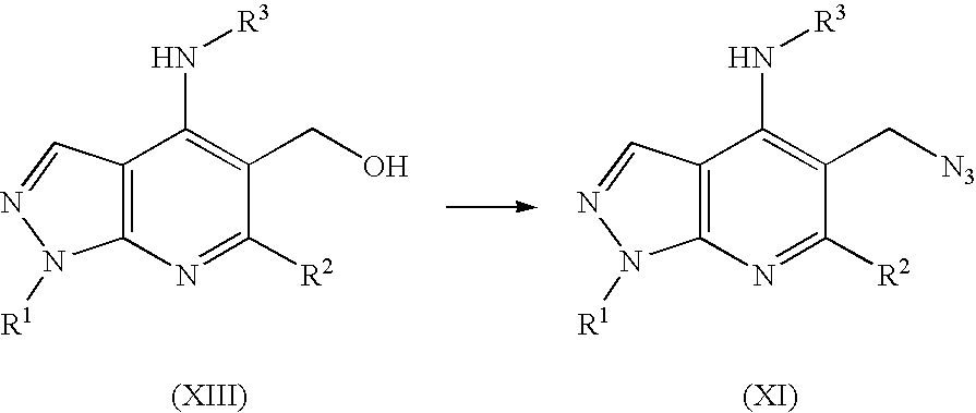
C12=C(N=C([R2])C(C[N3])=C1N[R3])N([R1])N=C2.C12=C(N=C([R2])C(CO)=C1N[R3])N([R1])N=C2
